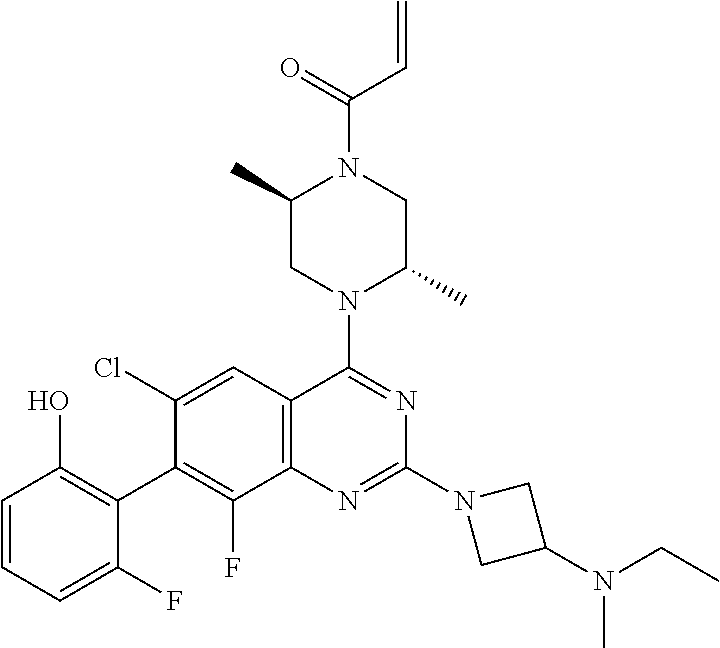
C1=CC=C(F)C(C2=C(F)C3=C(C=C2Cl)C(N2C(C)CN(C(=O)C=C)C(C)C2)=NC(N2CC(N(CC)C)C2)=N3)=C1O
